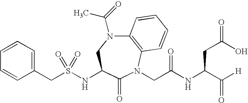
C12=C(N(CC(NC(C([H])=O)CC(=O)O)=O)C(=O)C(NS(=O)(CC3=CC=CC=C3)=O)CN1C(=O)C)C=CC=C2
